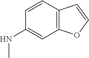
C1=CC2=C(C=C1NC)OC=C2
